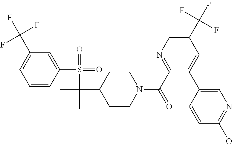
C1(C(F)(F)F)=CC=CC(S(=O)(=O)C(C)(C2CCN(C(C3=NC=C(C(F)(F)F)C=C3C3=CN=C(OC)C=C3)=O)CC2)C)=C1
